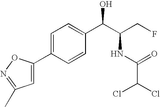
C1=C(C2=CC(C)=NO2)C=CC(C(C(CF)NC(=O)C(Cl)Cl)O)=C1
